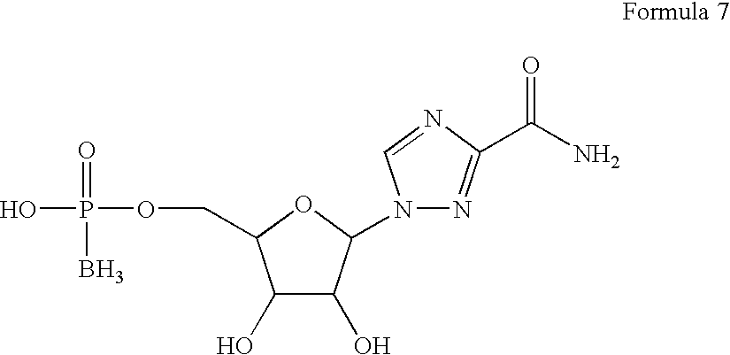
OP(=O)(B)OCC1C(O)C(O)C(N2N=C(C(N)=O)N=C2)O1
